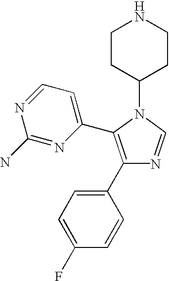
C1(F)=CC=C(C2=C(C3=CC=NC(N)=N3)N(C3CCNCC3)C=N2)C=C1
